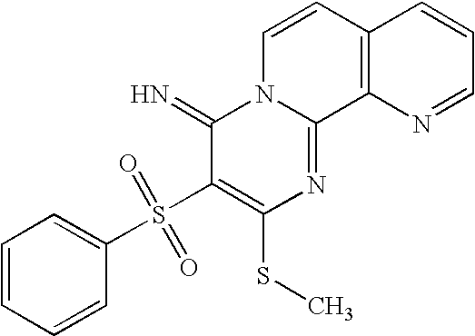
C1=CC=CC(S(C2=C(SC)N=C3N(C2=N)C=CC2=C3N=CC=C2)(=O)=O)=C1
